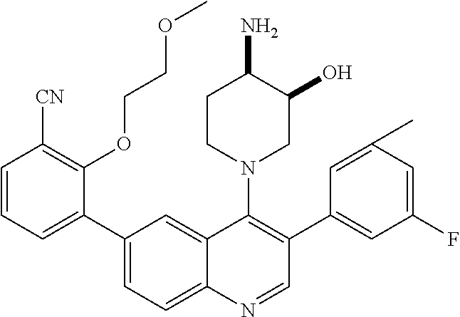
C1([CN])=C(OCCOC)C(C2=CC=C3C(=C2)C(N2CC(O)C(N)CC2)=C(C2=CC(F)=CC(C)=C2)C=N3)=CC=C1
